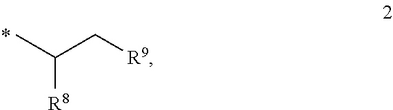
C([R8])(C)C[R9]
